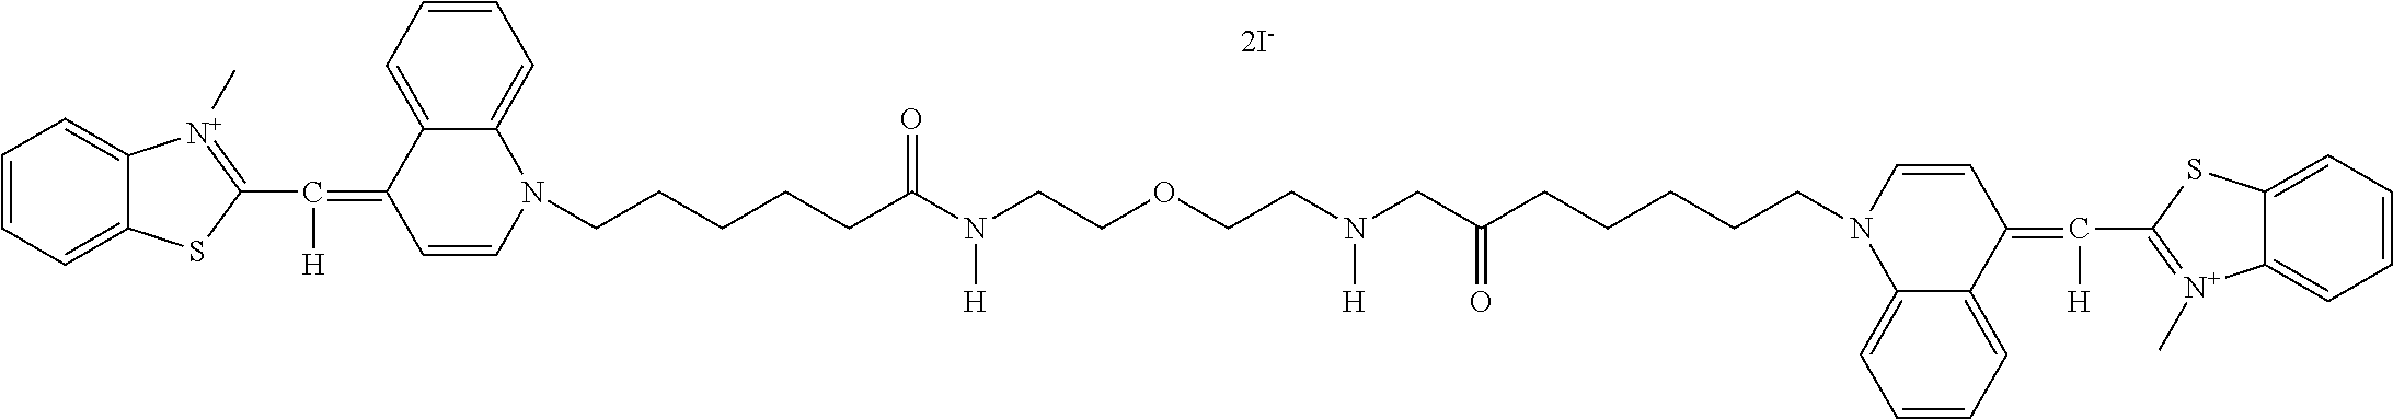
C1=CN(CCCCCC(N(CCOCCN(CC(CCCCCN2C3=CC=CC=C3C(=C([H])C3=[N+](C)C4=CC=CC=C4S3)C=C2)=O)[H])[H])=O)C2=CC=CC=C2C1=C([H])C1=[N+](C)C2=CC=CC=C2S1
